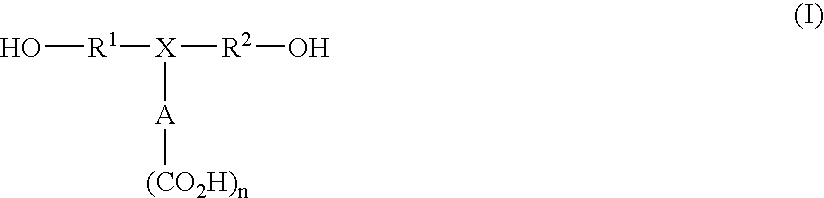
O[R1][X]([R2]O)[A][(CO2H)n]
